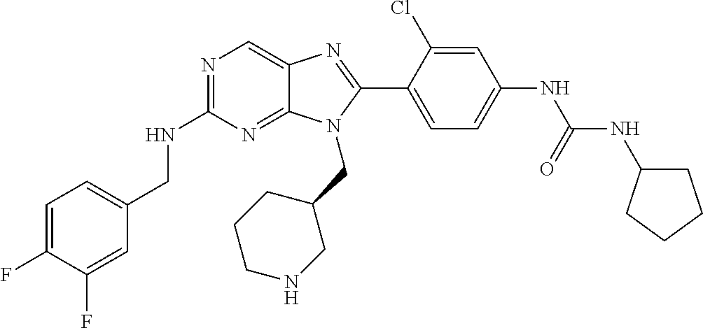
C1=C(F)C(F)=CC(CNC2=NC=C3C(=N2)N(CC2CCCNC2)C(C2=CC=C(NC(NC4CCCC4)=O)C=C2Cl)=N3)=C1
